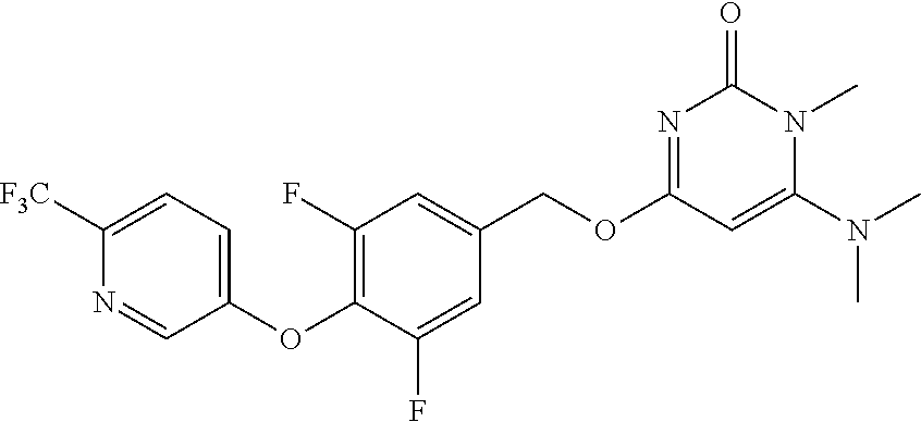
C1(OC2=C(F)C=C(COC3=NC(=O)N(C)C(N(C)C)=C3)C=C2F)=CC=C([F3C])N=C1
